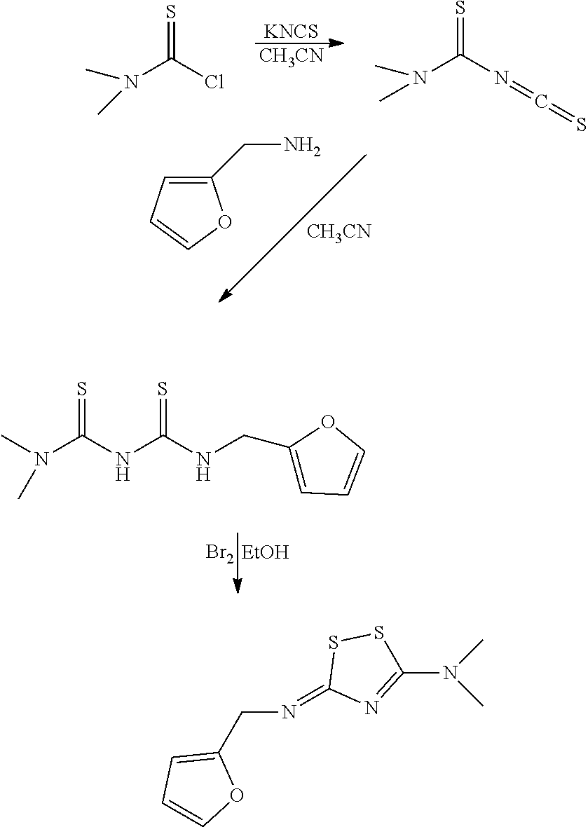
[KNCS].[CH3CN].N(C(Cl)=S)(C)C.N(C(N=C=S)=S)(C)C.C1(CN)=CC=CO1.[CH3CN].[Br2].[EtOH].CN(C(=S)NC(NCC1=CC=CO1)=S)C.N(CC1=CC=CO1)=C1N=C(N(C)C)SS1
